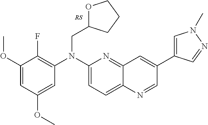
C1=C(OC)C=C(OC)C(F)=C1N(C1=CC=C2C(=N1)C=C(C1=CN(C)N=C1)C=N2)CC1OCCC1
